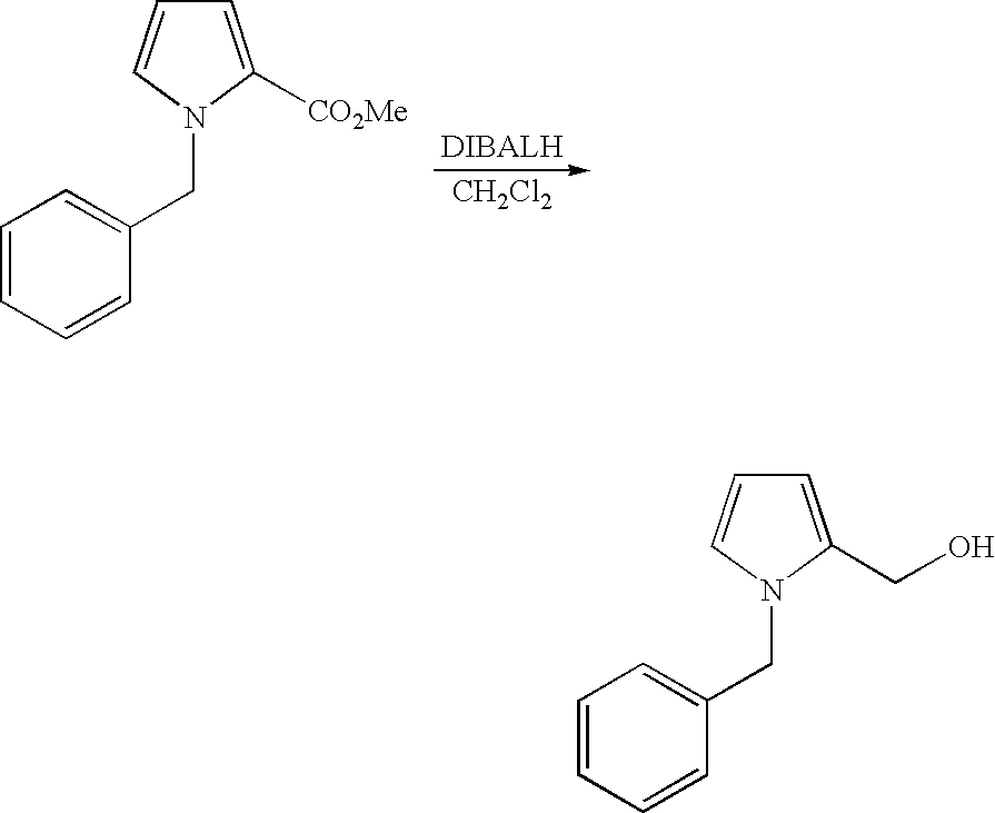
C1=C([CO2Me])N(CC2=CC=CC=C2)C=C1.[CH2Cl2].C1=C(CO)N(CC2=CC=CC=C2)C=C1
